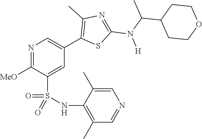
N1=C([MeO])C(S(NC2=C(C)C=NC=C2C)(=O)=O)=CC(C2=C(C)N=C(N(C(C)C3CCOCC3)[H])S2)=C1
